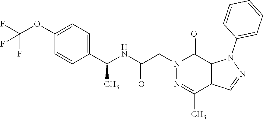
C1(C(NC(CN2N=C(C)C3=C(C2=O)N(C2=CC=CC=C2)N=C3)=O)C)=CC=C(OC(F)(F)F)C=C1
